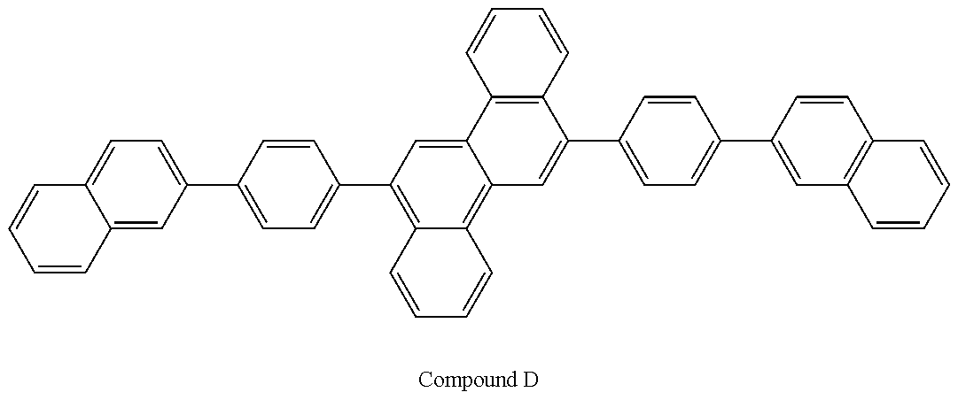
C1=CC2=CC(C3=CC=C(C4=C5C(=C6C(=C4)C4=C(C(C7=CC=C(C8=CC9=C(C=C8)C=CC=C9)C=C7)=C6)C=CC=C4)C=CC=C5)C=C3)=CC=C2C=C1
